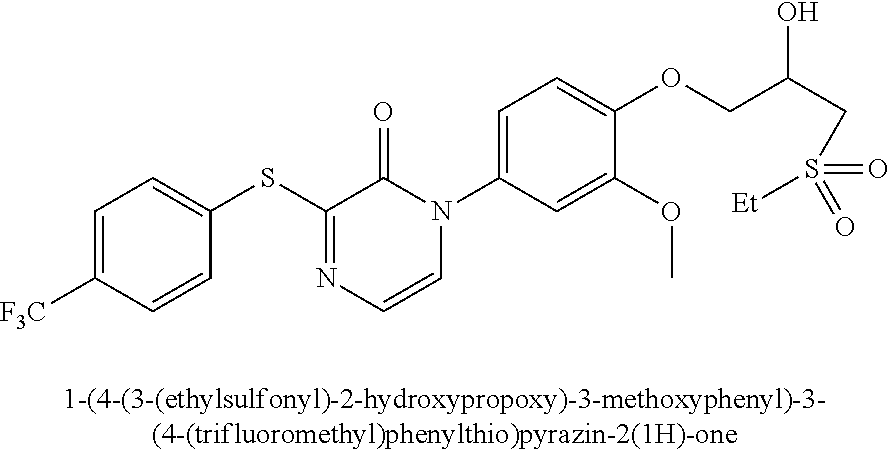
C1=C([F3C])C=CC(SC2=NC=CN(C3=CC=C(OCC(O)CS([Et])(=O)=O)C(OC)=C3)C2=O)=C1
